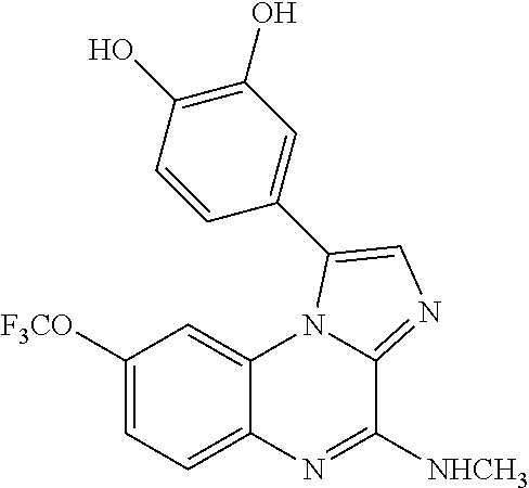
C1([F3CO])=CC=C2C(=C1)N1C(=NC=C1C1=CC(O)=C(O)C=C1)C([NHCH3])=N2
